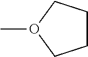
C1CCO(C)C1
